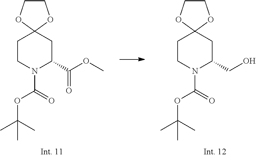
C1CN(C(OC(C)(C)C)=O)C(CO)CC12OCCO2.C1CN(C(OC(C)(C)C)=O)C(C(OC)=O)CC12OCCO2
